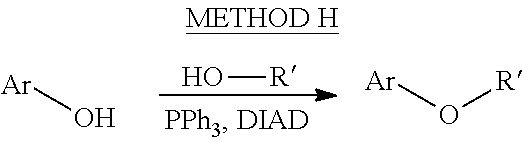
[Ar]O.O[R].O([R])[Ar]
